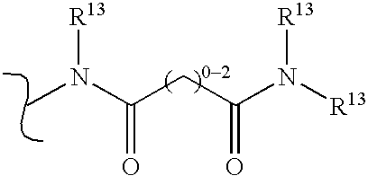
CN([R13])C(CC(N([R13])[R13])=O)=O
